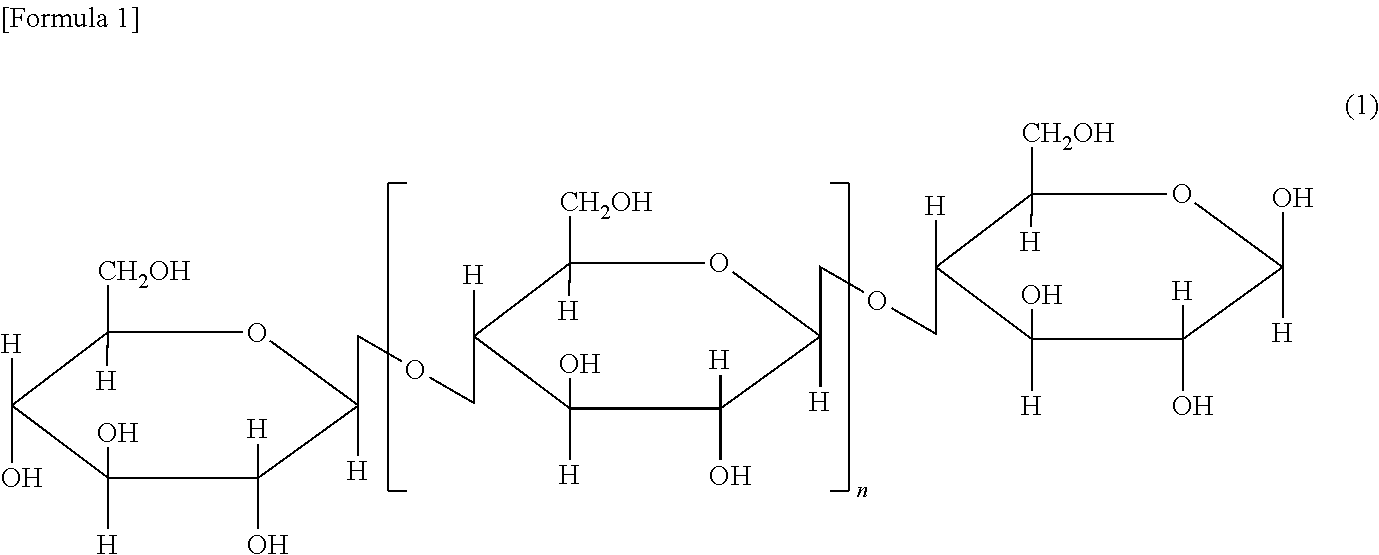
C1([CH2OH])([H])C([H])(O)C([H])(O)C([H])(O)C(COCC2([H])C([CH2OH])([H])OC(COCC3([H])C([CH2OH])([H])OC(O)([H])C([H])(O)C3([H])O)([H])C([H])(O)C2([H])O)([H])O1
